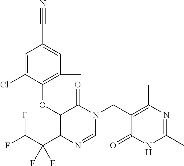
C1=C(Cl)C(OC2=C(C(C(F)F)(F)F)N=CN(CC3=C(C)N=C(C)NC3=O)C2=O)=C(C)C=C1C#N
